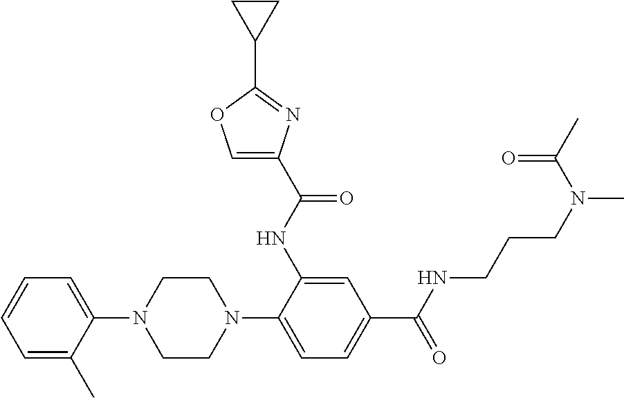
C1=CC=C(C)C(N2CCN(C3=CC=C(C(=O)NCCCN(C)C(C)=O)C=C3NC(C3=COC(C4CC4)=N3)=O)CC2)=C1
